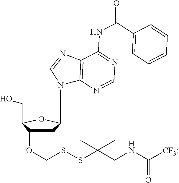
OCC1C(OCSSC(C)(C)CNC([CF3])=O)CC(N2C3=C(N=C2)C(NC(C2=CC=CC=C2)=O)=NC=N3)O1
